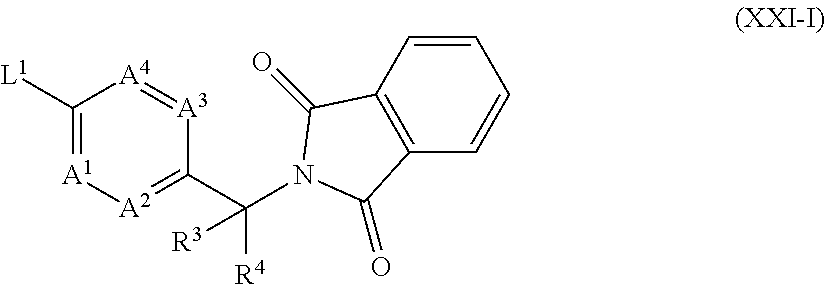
C1([L1])=[A1][A2]=C(C([R4])([R3])N2C(=O)C3=C(C=CC=C3)C2=O)[A3]=[A4]1
